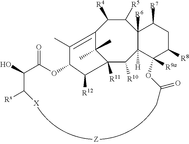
C12([R11])C([R10])C3([H])C([R6])(C([R5])C([R4])C(=C(C)C(OC(=O)C(O)C([Rx])[X])C1[R12])C2(C)C)C([R7])CC([R8])C3([R9a])OC(=O)C
